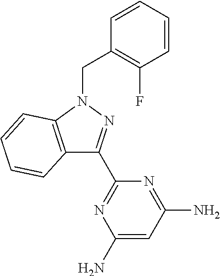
C1=CC=CC(CN2C3=C(C(C4=NC(N)=CC(N)=N4)=N2)C=CC=C3)=C1F
